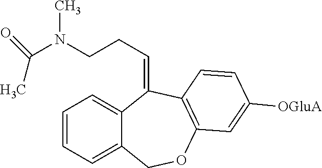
C1=CC=C2C(=C1)C(=CCCN(C(=O)C)C)C1=C(OC2)C=C([OGluA])C=C1
